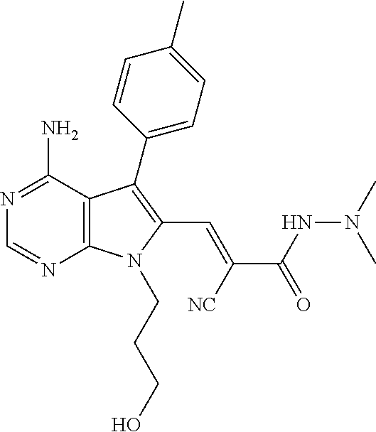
N1=C(N)C2=C(N=C1)N(CCCO)C(C=C(C(NN(C)C)=O)[NC])=C2C1=CC=C(C)C=C1
